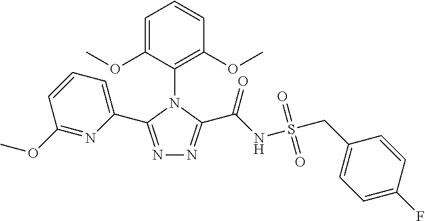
N1=C(C2=CC=CC(OC)=N2)N(C2=C(OC)C=CC=C2OC)C(C(=O)NS(=O)(=O)CC2=CC=C(F)C=C2)=N1
